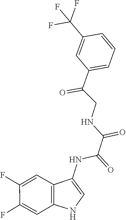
N(C1=CNC2=C1C=C(F)C(F)=C2)C(=O)C(NCC(C1=CC=CC(C(F)(F)F)=C1)=O)=O
